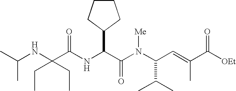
N(C(C(N(C(C(C)C)C=C(C)C([OEt])=O)[Me])=O)C1CCCC1)C(C(NC(C)C)(CC)CC)=O
